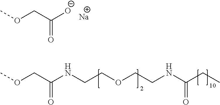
COCC([O-])=O.[Na].COCC(NCCOCCNC(CC)=O)=O
